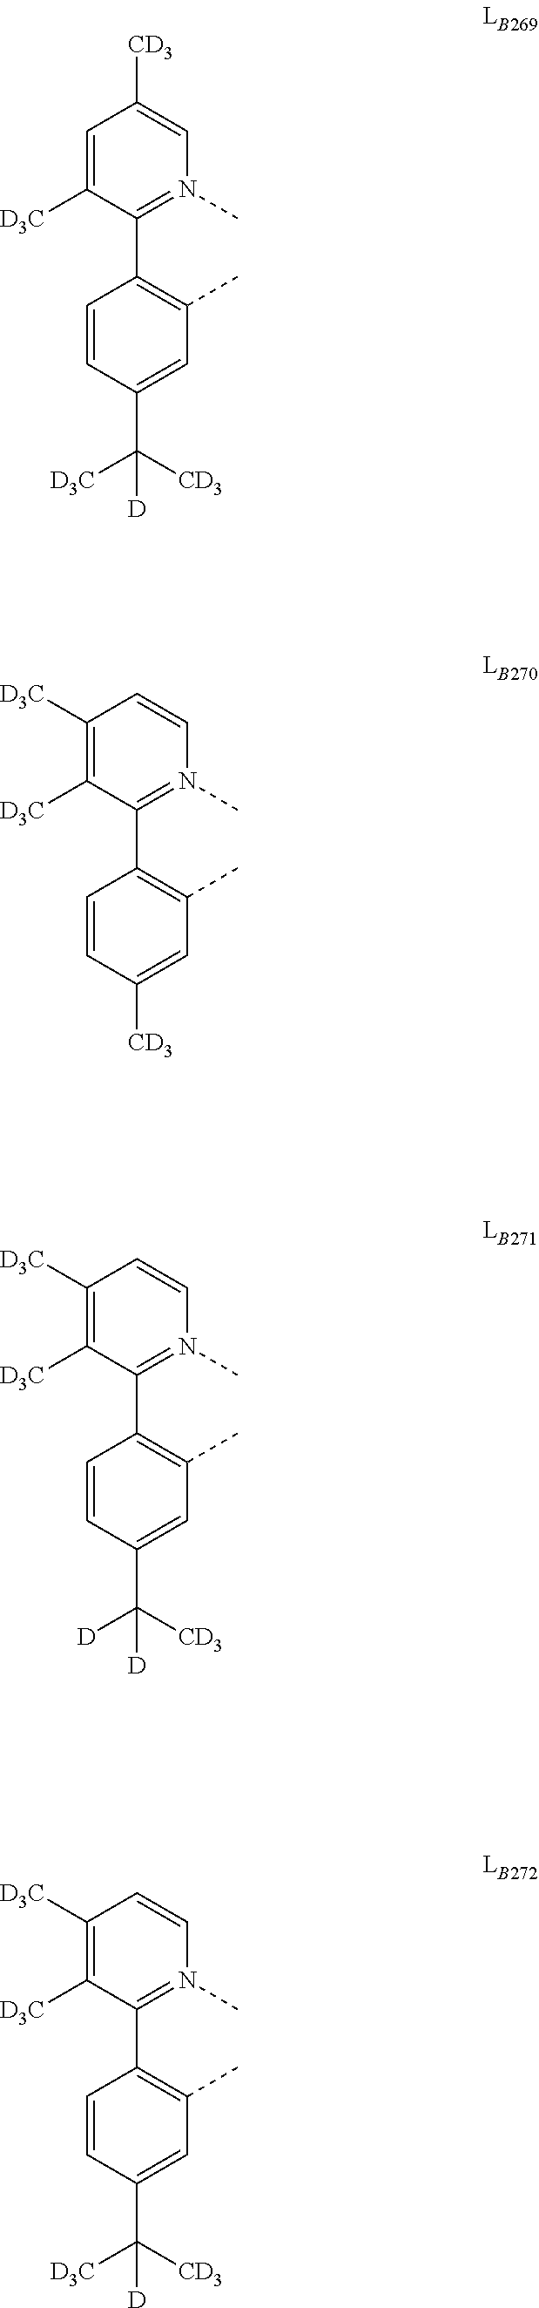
C1=CC([CD3])=CC(C)=C1C1=N(C)C=CC([D3C])=C1[D3C].C1=CC(C([CD3])([D3C])[D])=CC(C)=C1C1=N(C)C=C([CD3])C=C1[D3C].C1=CC(C([CD3])([D])[D])=CC(C)=C1C1=N(C)C=CC([D3C])=C1[D3C].C1=CC(C([CD3])([D3C])[D])=CC(C)=C1C1=N(C)C=CC([D3C])=C1[D3C]
